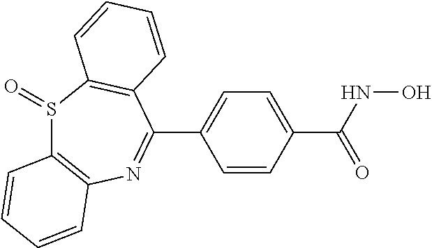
S1(=O)C2=C(N=C(C3=CC=C(C(=O)NO)C=C3)C3=C1C=CC=C3)C=CC=C2
